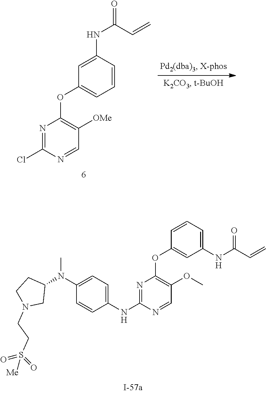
C1=CC=C(NC(C=C)=O)C=C1OC1=C(OC)C=NC(NC2=CC=C(N(C3CCN(CCS([Me])(=O)=O)C3)C)C=C2)=N1.C1=C(NC(=O)C=C)C=CC=C1OC1=C([OMe])C=NC(Cl)=N1
